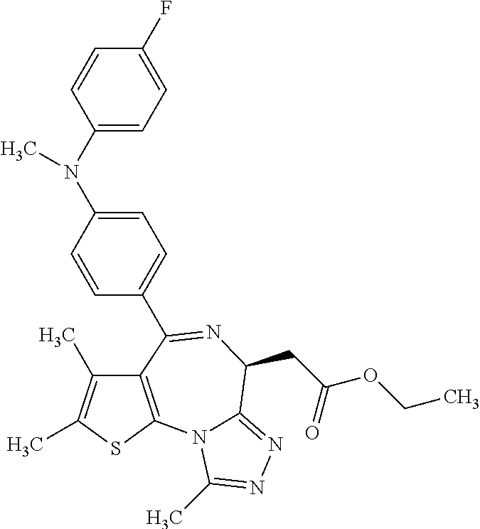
C12=C(SC(C)=C1C)N1C(=NN=C1C)C(CC(=O)OCC)N=C2C1=CC=C(N(C2=CC=C(F)C=C2)C)C=C1
